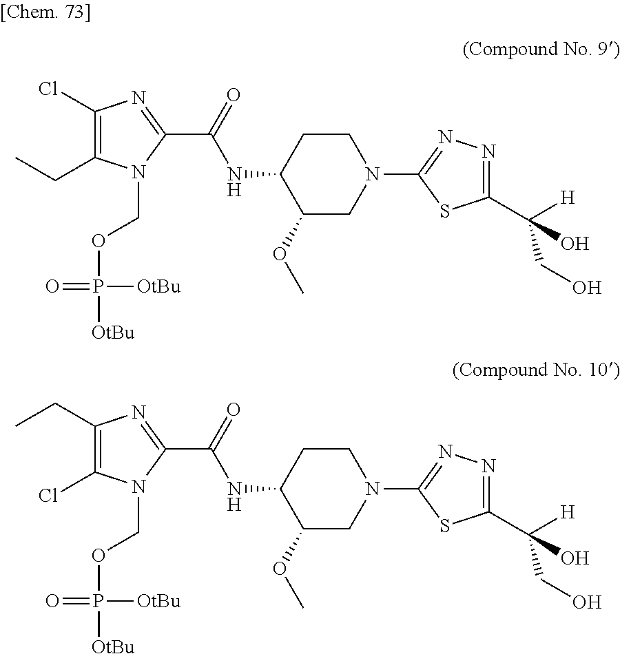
C1(Cl)=C(CC)N(COP([OtBu])([OtBu])=O)C(C(=O)NC2C(OC)CN(C3=NN=C(C([H])(CO)O)S3)CC2)=N1.C1(CC)=C(Cl)N(COP([OtBu])([OtBu])=O)C(C(=O)NC2C(OC)CN(C3=NN=C(C([H])(CO)O)S3)CC2)=N1
